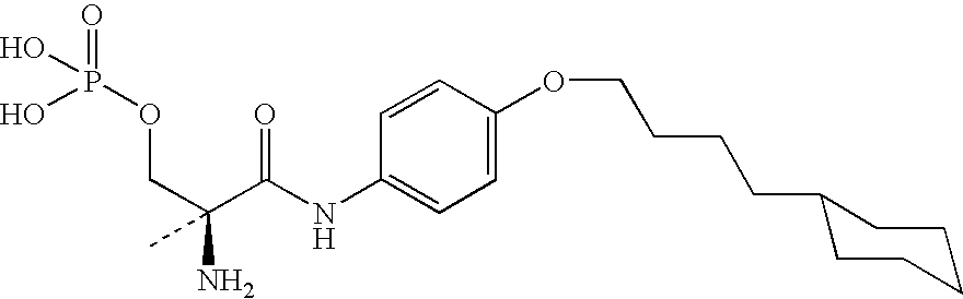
C1=CC(NC(C(COP(=O)(O)O)(C)N)=O)=CC=C1OCCCCC1CCCCC1
